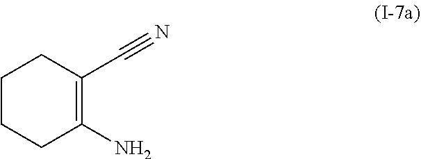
C1CCC(N)=C(C#N)C1
